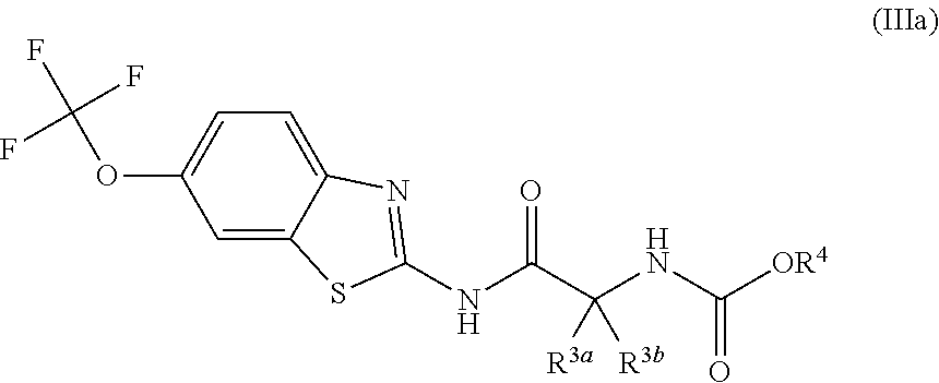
C1=C2C(=CC(OC(F)(F)F)=C1)SC(NC(C(NC([OR4])=O)([R3a])[R3b])=O)=N2
